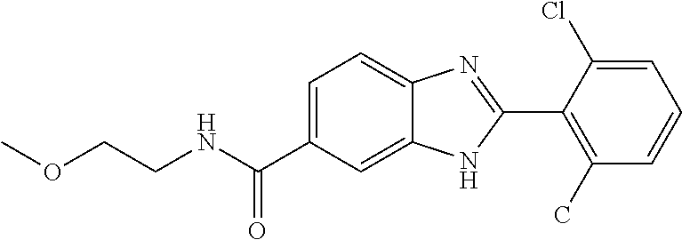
N(C(C1=CC=C2C(=C1)NC(C1=C(C)C=CC=C1Cl)=N2)=O)CCOC
